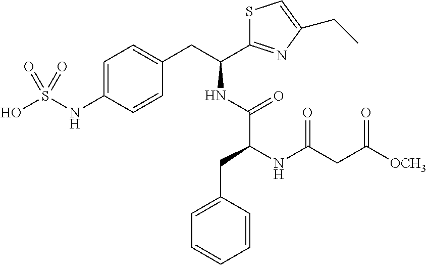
OS(NC1=CC=C(CC(NC(C(NC(CC([OCH3])=O)=O)CC2=CC=CC=C2)=O)C2=NC(CC)=CS2)C=C1)(=O)=O
